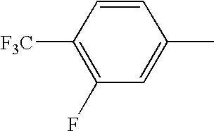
C1=CC([F3C])=C(F)C=C1C
